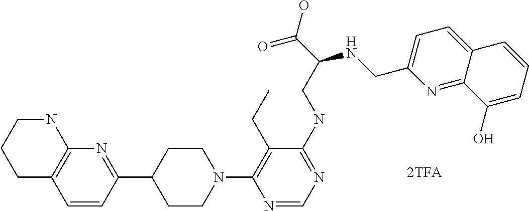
C1C2=C(NCC1)N=C(C1CCN(C3=C(CC)C(NCC(C(O)=O)NCC4=CC=C5C(=N4)C(O)=CC=C5)=NC=N3)CC1)C=C2
